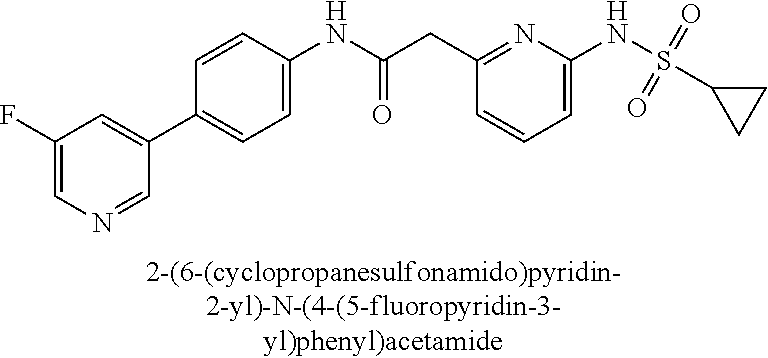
C1=C(NS(=O)(=O)C2CC2)N=C(CC(NC2=CC=C(C3=CC(F)=CN=C3)C=C2)=O)C=C1
